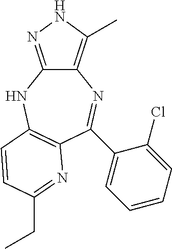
C12=C(C)NN=C1NC1=C(N=C(CC)C=C1)C(C1=CC=CC=C1Cl)=N2
